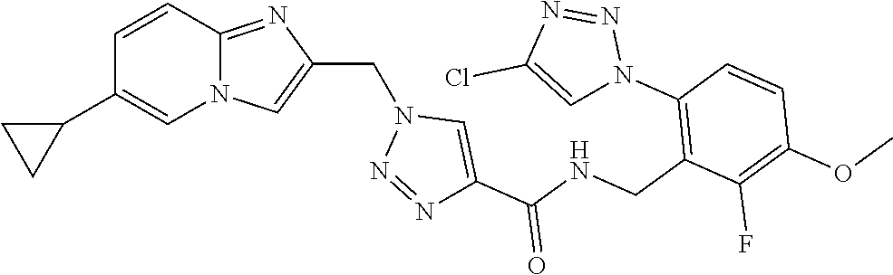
C1=CC2=NC(CN3N=NC(C(=O)NCC4=C(N5N=NC(Cl)=C5)C=CC(OC)=C4F)=C3)=CN2C=C1C1CC1
